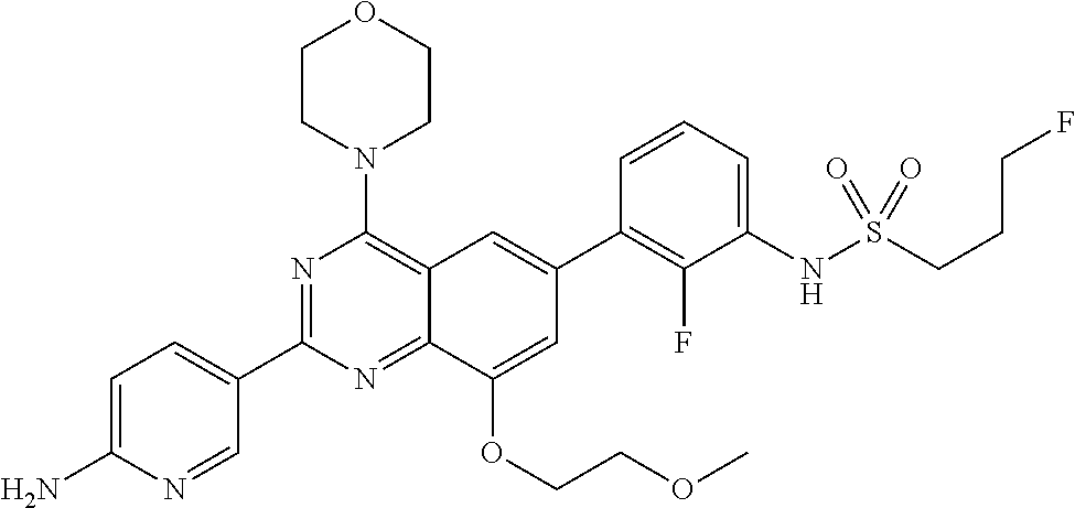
C1=C(N)N=CC(C2=NC(N3CCOCC3)=C3C(=N2)C(OCCOC)=CC(C2=C(F)C(NS(=O)(=O)CCCF)=CC=C2)=C3)=C1
